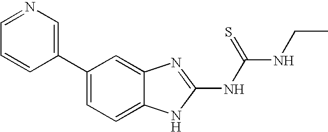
C1(C2=CN=CC=C2)=CC=C2C(=C1)N=C(NC(NCC)=S)N2
